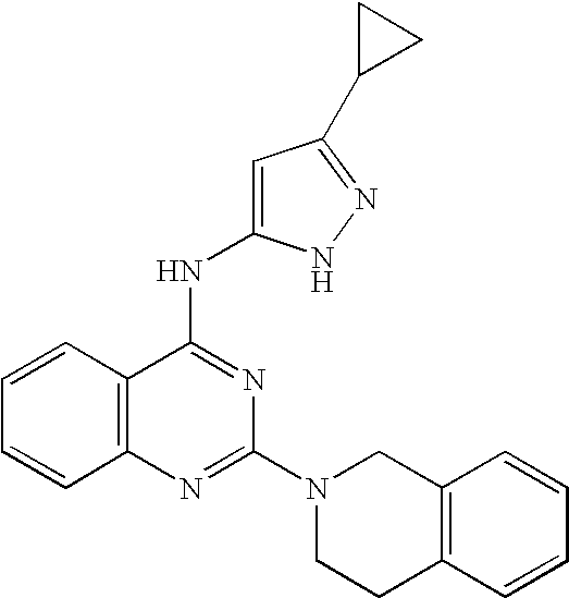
C12=C(N=C(N3CCC4=C(C3)C=CC=C4)N=C1NC1=CC(C3CC3)=NN1)C=CC=C2
